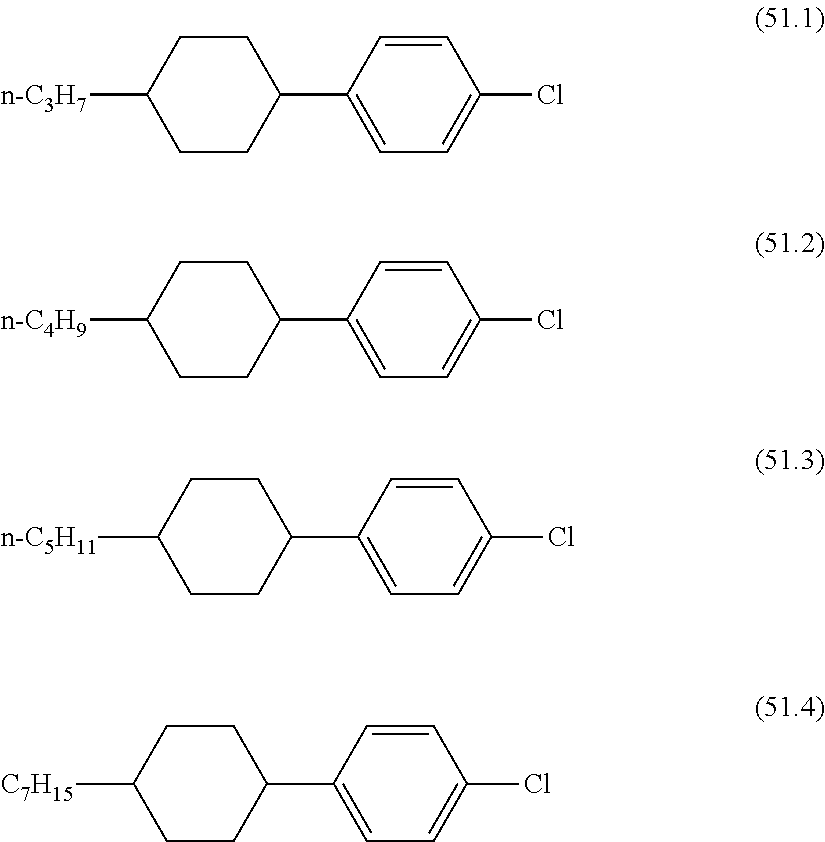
C1=C(C2CCC([n-C3H7])CC2)C=CC(Cl)=C1.C1=C(C2CCC([n-C4H9])CC2)C=CC(Cl)=C1.C1=C(C2CCC([n-C5H11])CC2)C=CC(Cl)=C1.C1=C(C2CCC([C7H15])CC2)C=CC(Cl)=C1
